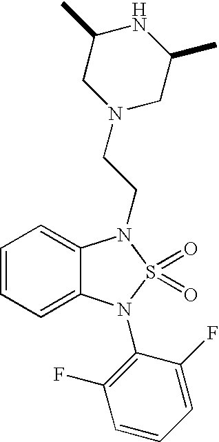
C1=CC=C2C(=C1)N(CCN1CC(C)NC(C)C1)S(=O)(=O)N2C1=C(F)C=CC=C1F
